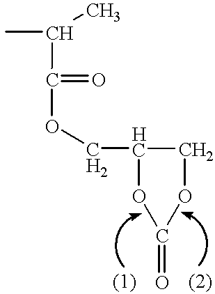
CC(C(OCC1COC(=O)O1)=O)C
